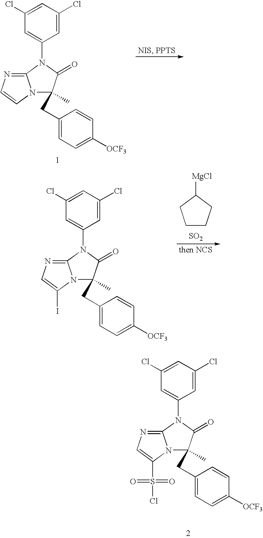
C1=C(Cl)C=C(Cl)C=C1N1C2=NC=CN2C(CC2=CC=C([OCF3])C=C2)(C)C1=O.C1=C(Cl)C=C(Cl)C=C1N1C2=NC=C(I)N2C(CC2=CC=C([OCF3])C=C2)(C)C1=O.C1CCC([MgCl])C1.[SO2].C1=C(Cl)C=C(Cl)C=C1N1C2=NC=C(S(Cl)(=O)=O)N2C(CC2=CC=C([OCF3])C=C2)(C)C1=O
